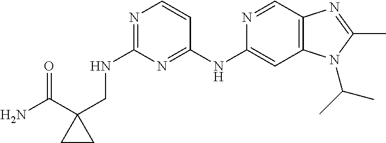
C1(NCC2(C(=O)N)CC2)=NC=CC(NC2=CC3=C(C=N2)N=C(C)N3C(C)C)=N1
